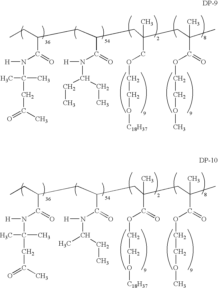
CCC(CC(CC(CC(C)(C)C(OCCOC)=O)(C)COCCO[C18H37])C(=O)N([H])C(CC)CC)C(=O)N([H])C(C)(C)CC(=O)C.CCC(CC(CC(CC(C)(C)C(OCCOC)=O)(C)C(OCCO[C18H37])=O)C(=O)N([H])C(C)CC)C(=O)N([H])C(C)(C)CC(=O)C
